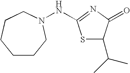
S1C(NN2CCCCCC2)=NC(=O)C1C(C)C
